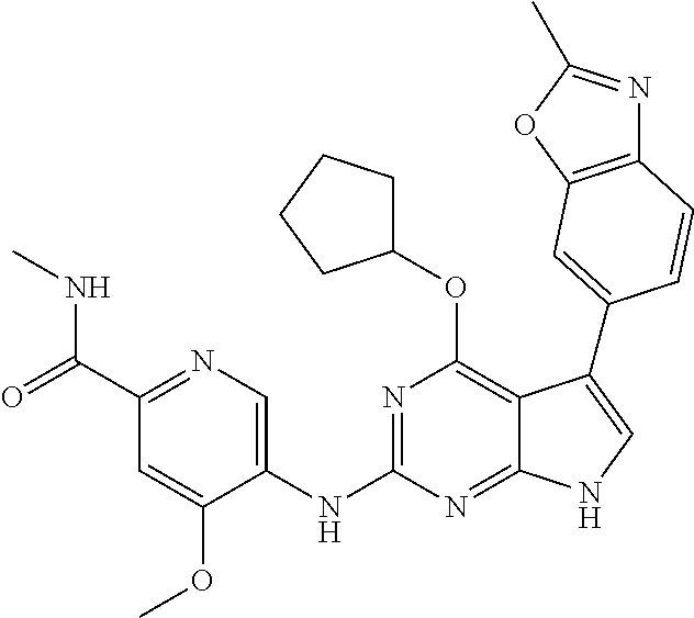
N(C1=NC(OC2CCCC2)=C2C(=N1)NC=C2C1=CC2=C(N=C(C)O2)C=C1)C1=CN=C(C(NC)=O)C=C1OC
